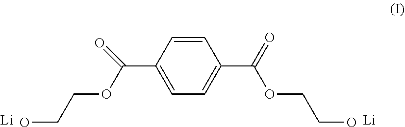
C1=CC(C(OCCO)=O)=CC=C1C(=O)OCCO.[Li].[Li]
